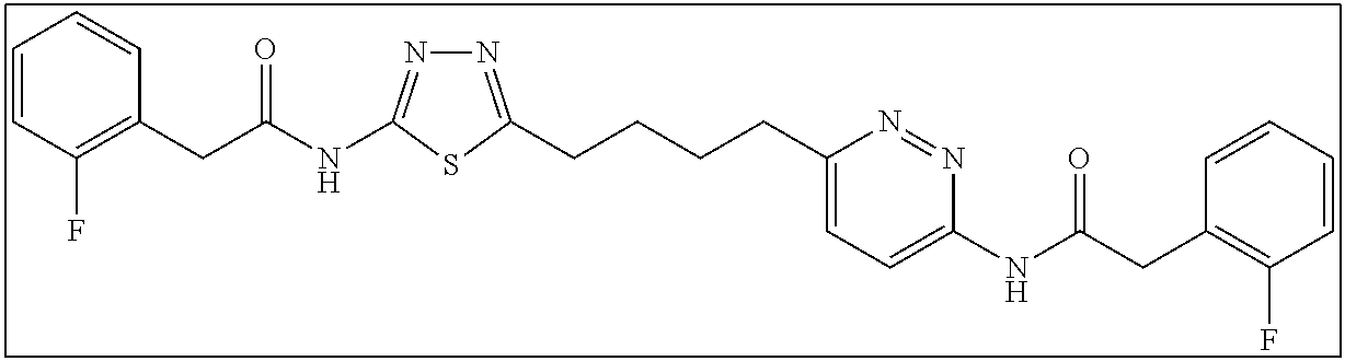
C1=CC(F)=C(CC(NC2=NN=C(CCCCC3=CC=C(NC(CC4=C(F)C=CC=C4)=O)N=N3)S2)=O)C=C1
